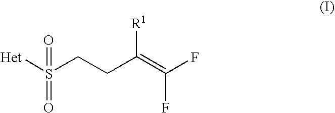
S([Het])(CCC(=C(F)F)[R1])(=O)=O
